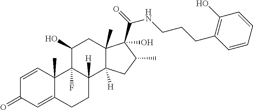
C1=CC2(C)C(=CC1=O)CCC1([H])C2(F)C(O)CC2(C)C1([H])CC(C)C2(C(=O)NCCCC1=C(O)C=CC=C1)O
